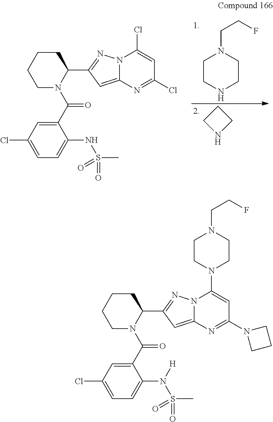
C1CNC1.C1CNCCN1CCF.C1(C(=O)N2C(C3=NN4C(=C3)N=C(Cl)C=C4Cl)CCCC2)=CC(Cl)=CC=C1NS(=O)(C)=O.C1(C(=O)N2C(C3=NN4C(=C3)N=C(N3CCC3)C=C4N3CCN(CCF)CC3)CCCC2)=CC(Cl)=CC=C1N(S(=O)(C)=O)[H]
